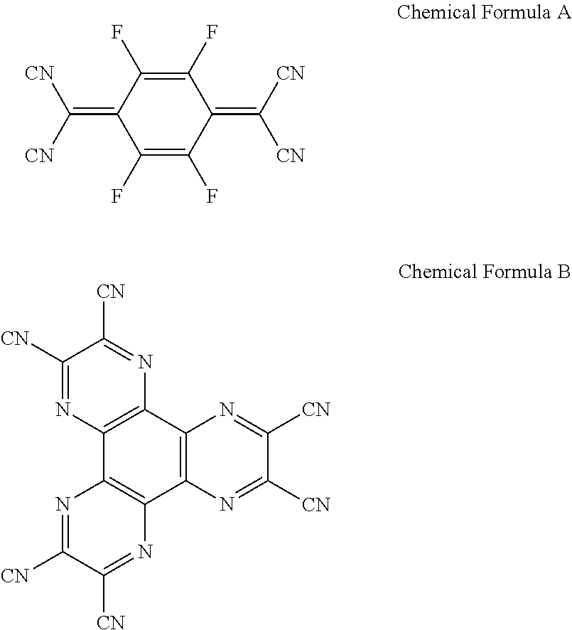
C1(=C([CN])[CN])C(F)=C(F)C(=C([CN])[CN])C(F)=C1F.C12=C(C3=C(C4=C1N=C([CN])C([CN])=N4)N=C([CN])C([CN])=N3)N=C([CN])C([CN])=N2
